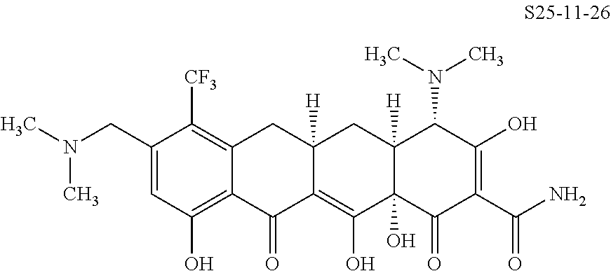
C1=C(CN(C)C)C([CF3])=C2C(=C1O)C(=O)C1=C(O)C3(O)C([H])(CC1([H])C2)C(N(C)C)C(O)=C(C(N)=O)C3=O
